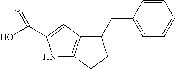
N1C2=C(C=C1C(O)=O)C(CC1=CC=CC=C1)CC2
